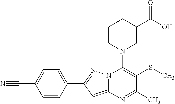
C1=C(C2=NN3C(=C2)N=C(C)C(SC)=C3N2CC(C(O)=O)CCC2)C=CC(C#N)=C1
